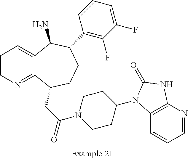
C1=CN=C2C(=C1)C(N)C(C1=C(F)C(F)=CC=C1)CCC2CC(=O)N1CCC(N2C3=C(N=CC=C3)NC2=O)CC1
